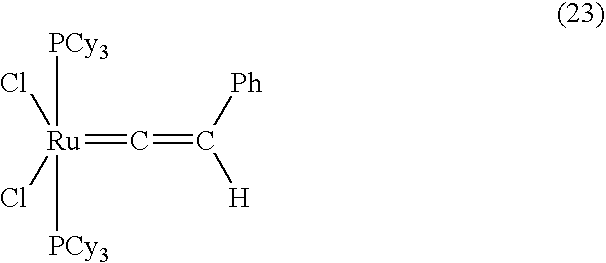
[Ru](=C=C([H])[Ph])([PCy3])([PCy3])(Cl)Cl
